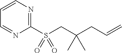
S(CC(CC=C)(C)C)(C1=NC=CC=N1)(=O)=O
